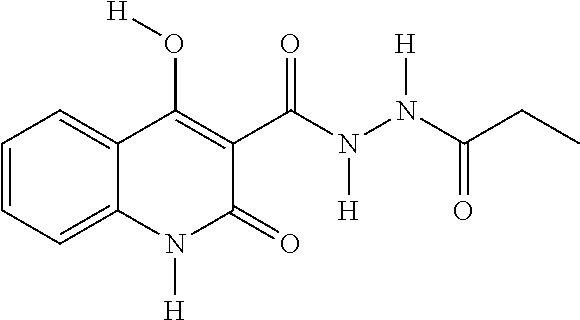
C1(C(N(N(C(CC)=O)[H])[H])=O)=C(O[H])C2=CC=CC=C2N([H])C1=O
